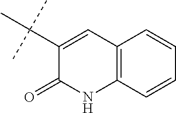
C1(C(C)(C)C)=CC2=C(NC1=O)C=CC=C2
